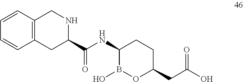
C12=C(CNC(C(NC3B(O)OC(CC(O)=O)CC3)=O)C1)C=CC=C2
